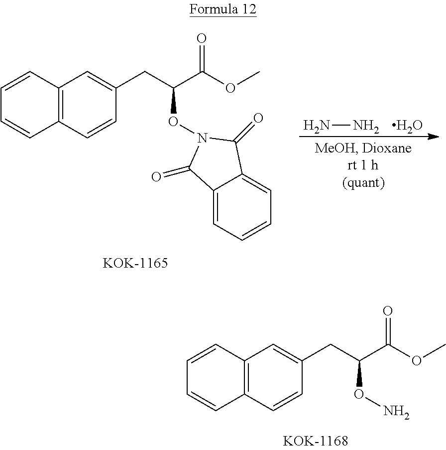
C12=C(C=CC(CC(C(OC)=O)ON)=C1)C=CC=C2.NN.O.C12=C(C=CC(CC(C(OC)=O)ON3C(=O)C4=CC=CC=C4C3=O)=C1)C=CC=C2
